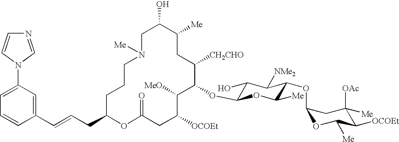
C1C(O)C([Me])CC([CH2CHO])C(OC2C(O)C([NMe2])C(OC3OC([Me])C([OCOEt])C([OAc])([Me])C3)C([Me])O2)C([MeO])C([OCOEt])CC(=O)OC(CC=CC2=CC(N3C=NC=C3)=CC=C2)CCCN1[Me]
